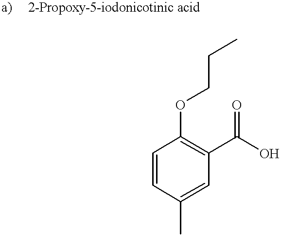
C1=CC(C)=CC(C(O)=O)=C1OCCC
